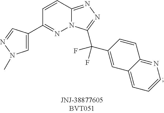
C1=CC2=NN=C(C(C3=CC4=CC=CN=C4C=C3)(F)F)N2N=C1C1=CN(C)N=C1
